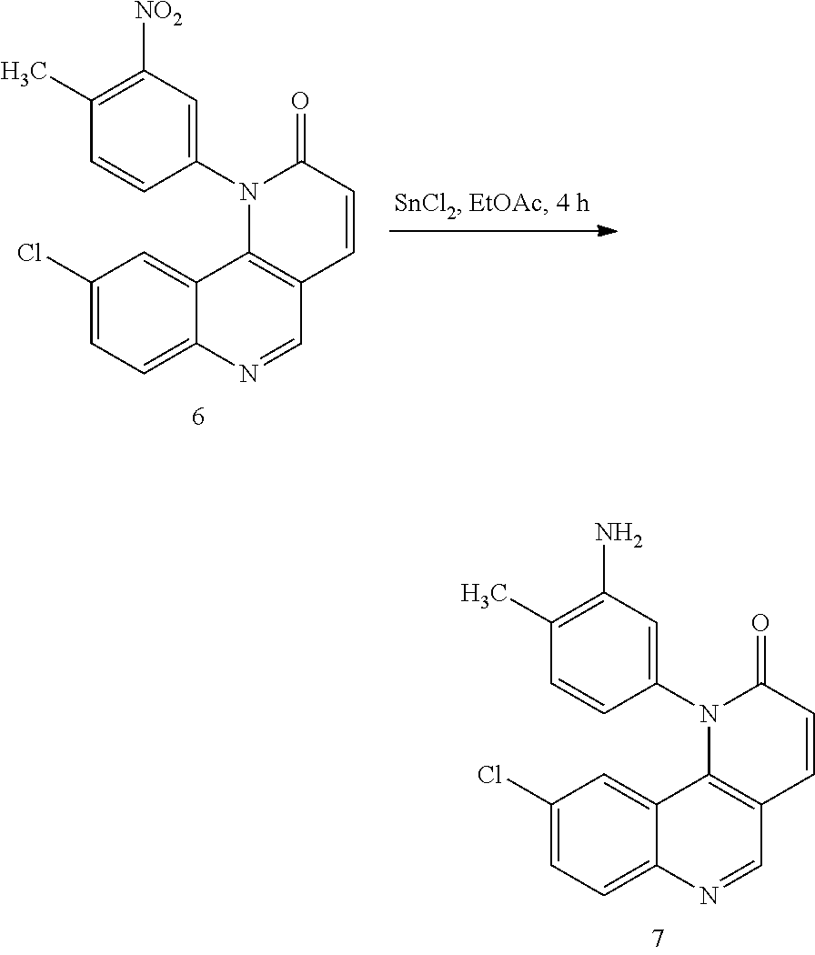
C1(Cl)=CC=C2C(=C1)C1=C(C=N2)C=CC(=O)N1C1=CC(N)=C(C)C=C1.C1(Cl)=CC=C2C(=C1)C1=C(C=N2)C=CC(=O)N1C1=CC([NO2])=C(C)C=C1
